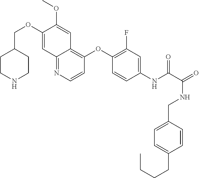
C1(COC2=CC3=NC=CC(OC4=C(F)C=C(NC(=O)C(NCC5=CC=C(CCCC)C=C5)=O)C=C4)=C3C=C2OC)CCNCC1
